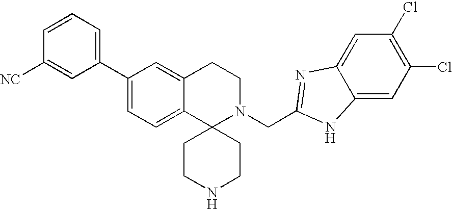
C1(C2=CC=C3C(=C2)CCN(CC2=NC4=CC(Cl)=C(Cl)C=C4N2)C32CCNCC2)=CC=CC([NC])=C1
